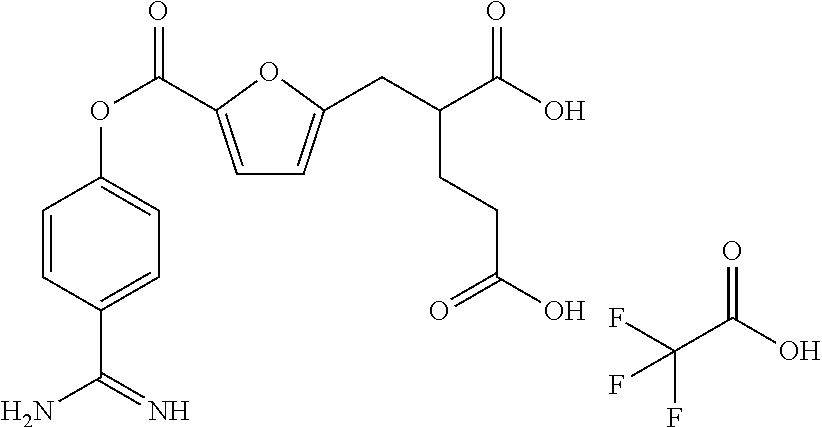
C1=C(C(OC2=CC=C(C(=N)N)C=C2)=O)OC(CC(C(O)=O)CCC(O)=O)=C1.FC(C(O)=O)(F)F
